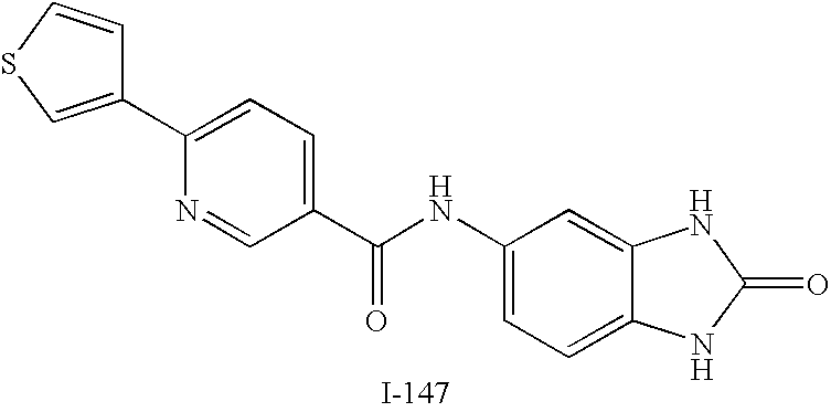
C1(C2=CC=C(C(NC3=CC=C4C(=C3)NC(=O)N4)=O)C=N2)=CSC=C1
